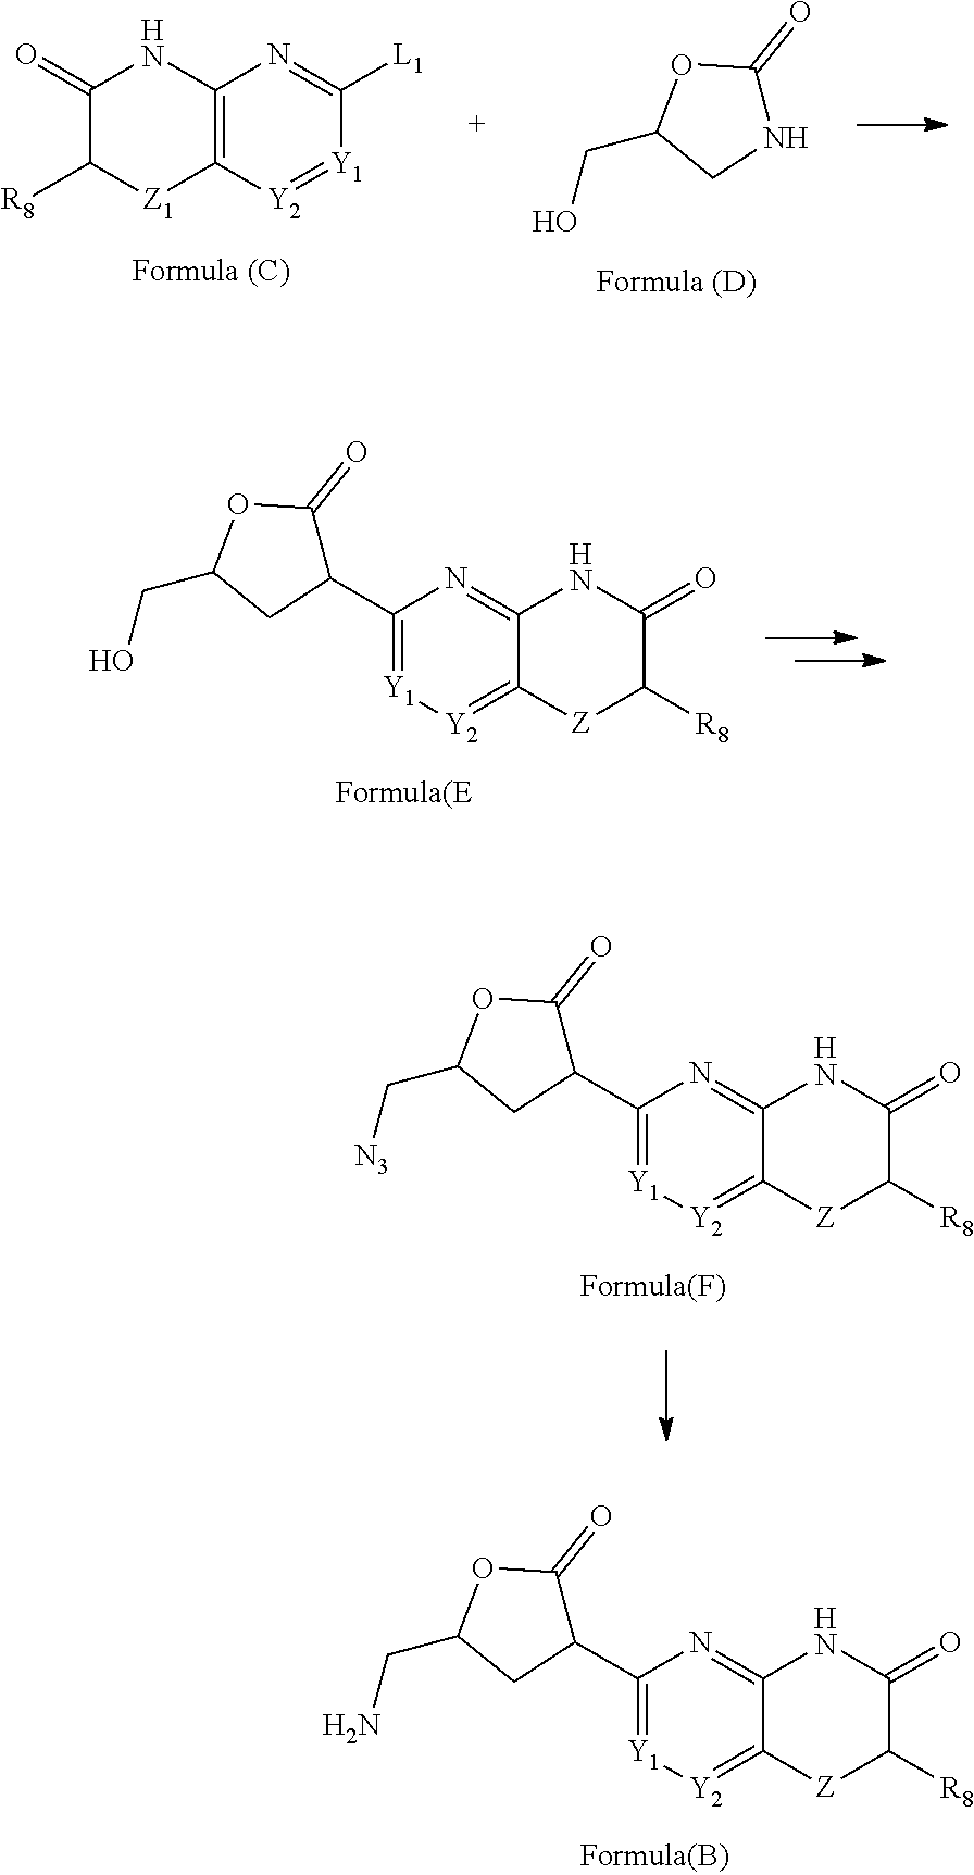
C12=NC(C3CC(CN)OC3=O)=[Y1][Y2]=C1[Z]C([R8])C(=O)N2.C12=C([Y2]=[Y1]C([L1])=N1)[Z1]C([R8])C(=O)N2.C(C1CNC(=O)O1)O.C12=NC(C3CC(CO)OC3=O)=[Y1][Y2]=C1[Z]C([R8])C(=O)N2.C12=NC(C3CC(C[N3])OC3=O)=[Y1][Y2]=C1[Z]C([R8])C(=O)N2
